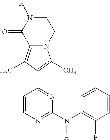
N12C(=C(C)C(C3=NC(N(C4=C(F)C=CC=C4)[H])=NC=C3)=C1C)C(=O)N([H])CC2
